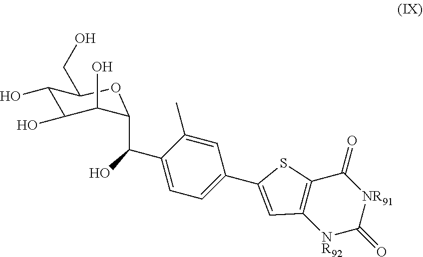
C1(O)C(O)C(O)C(C(C2=CC=C(C3=CC4=C(S3)C(=O)[NR91]C(=O)[NR92]4)C=C2C)O)OC1CO
